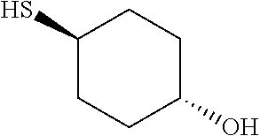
C1(S)CCC(O)CC1
